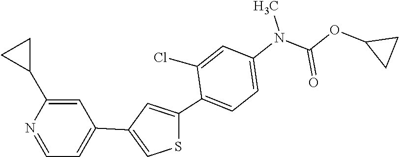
CN(C1=CC=C(C2=CC(C3=CC=NC(C4CC4)=C3)=CS2)C(Cl)=C1)C(OC1CC1)=O
